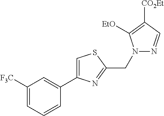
C1([F3C])=CC=CC(C2=CSC(CN3N=CC([CO2Et])=C3[EtO])=N2)=C1
